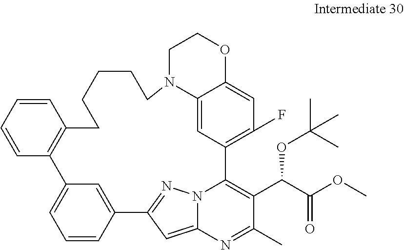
C1=CC2=CC(=C1)C1=C(C=CC=C1)CCCCCN1C3=CC(=C(F)C=C3OCC1)C1=C(C(C(OC)=O)OC(C)(C)C)C(C)=NC3=CC2=NN31
